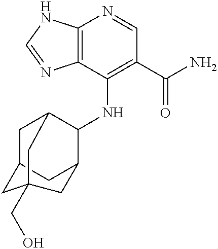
C12=C(N=CN1)C(NC1C3CC4CC1CC(CO)(C4)C3)=C(C(N)=O)C=N2
